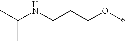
CC(NCCCOC)C
